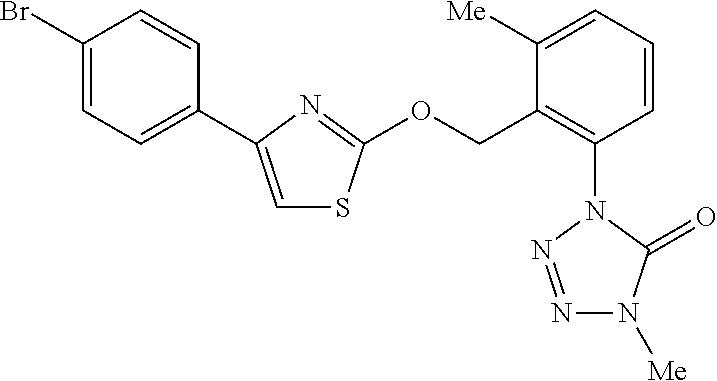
C1=C(C2=CC=C(Br)C=C2)N=C(OCC2=C(N3N=NN([Me])C3=O)C=CC=C2[Me])S1
